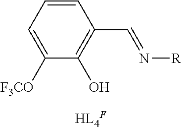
C1=CC=C([F3CO])C(O)=C1C=N[R]
